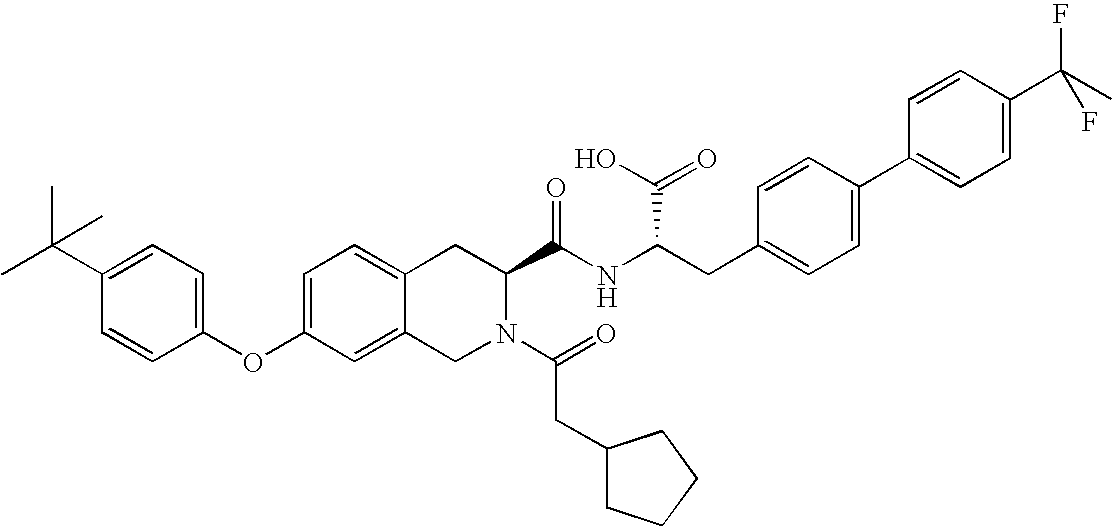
C12=CC=C(OC3=CC=C(C(C)(C)C)C=C3)C=C1CN(C(=O)CC1CCCC1)C(C(NC(C(=O)O)CC1=CC=C(C3=CC=C(C(C)(F)F)C=C3)C=C1)=O)C2
